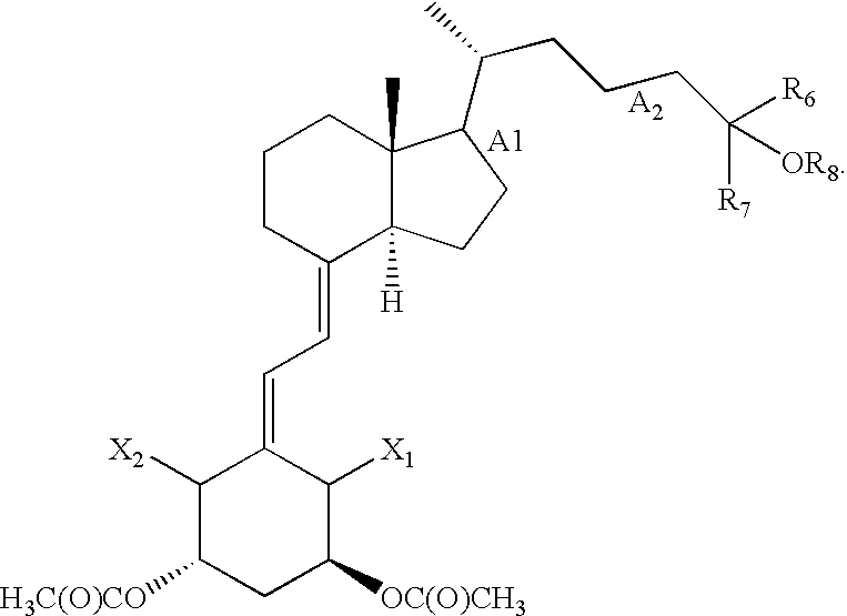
C1([X2])C([H3C(O)CO])CC([OC(O)CH3])C([X1])C1=CC=C1C2([H])C(C)(CCC1)C(C(CCCC([R7])([R6])[OR8])C)CC2
